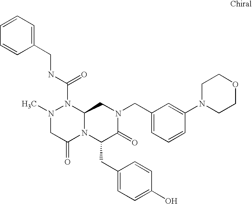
C1=CC=C(CNC(N2N(C)CC(=O)N3C2CN(CC2=CC=CC(N4CCOCC4)=C2)C(=O)C3CC2=CC=C(O)C=C2)=O)C=C1
